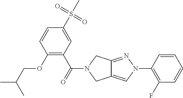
O(C1=C(C(=O)N2CC3=CN(C4=C(F)C=CC=C4)N=C3C2)C=C(S(C)(=O)=O)C=C1)CC(C)C
